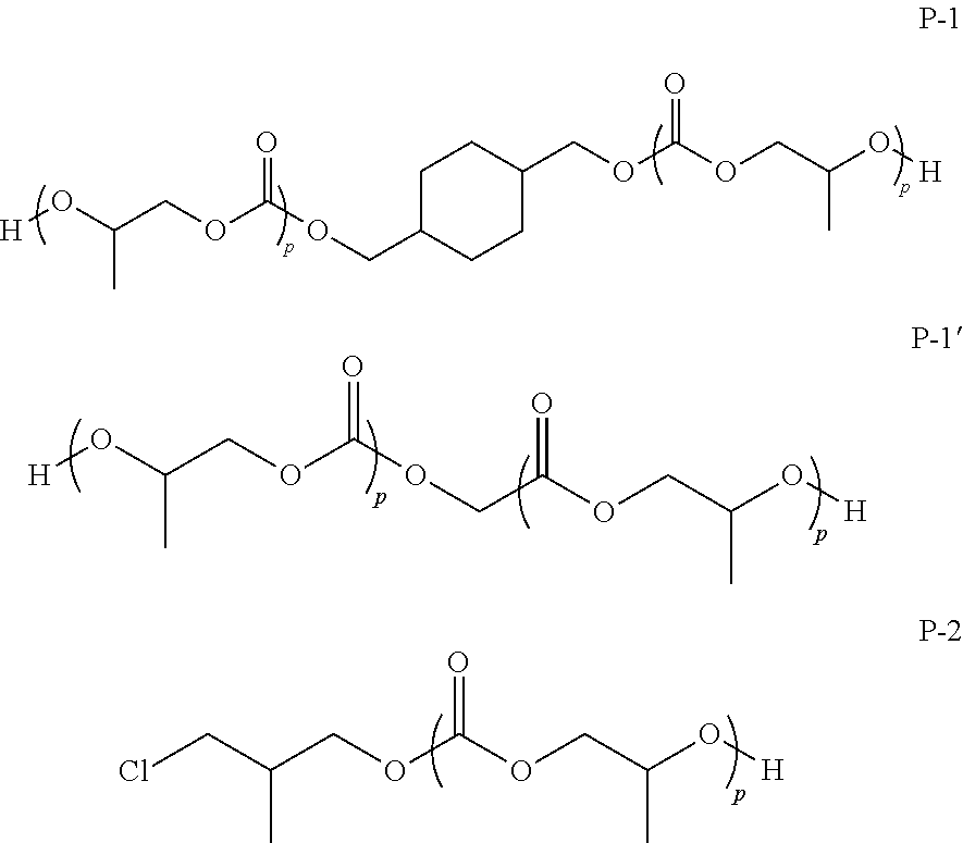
C1C(COC(OCC(O[H])C)=O)CCC(COC(OCC(O[H])C)=O)C1.C(COC(OCC(O[H])C)=O)(OCC(O[H])C)=O.ClCC(COC(OCC(O[H])C)=O)C
